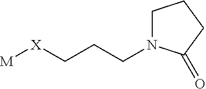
[M][X]CCCN1CCCC1=O
